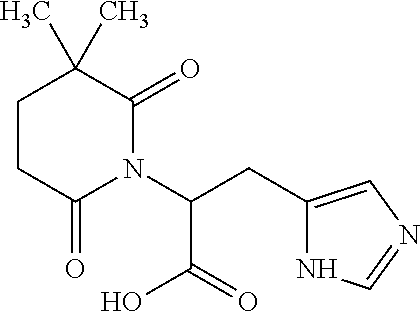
C1CC(=O)N(C(CC2=CN=CN2)C(O)=O)C(=O)C1(C)C
